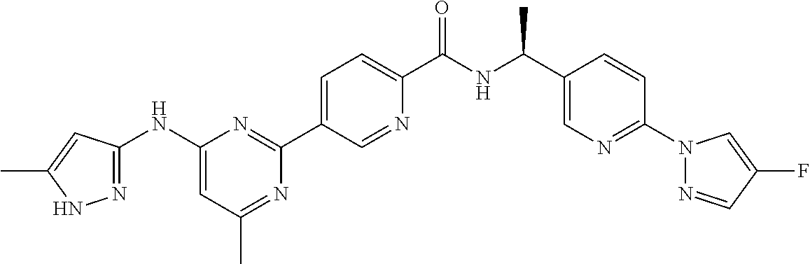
C1(NC2=NNC(C)=C2)=CC(C)=NC(C2=CC=C(C(NC(C3=CN=C(N4N=CC(F)=C4)C=C3)C)=O)N=C2)=N1
